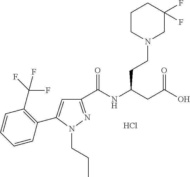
C1(C(NC(CC(O)=O)CCN2CC(F)(F)CCC2)=O)=NN(CCC)C(C2=C(C(F)(F)F)C=CC=C2)=C1.Cl
